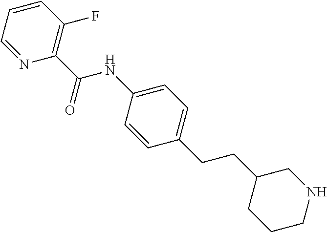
C1(C(=O)NC2=CC=C(CCC3CCCNC3)C=C2)=C(F)C=CC=N1
